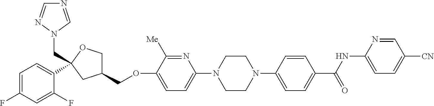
C1=C(F)C=C(F)C(C2(CN3C=NC=N3)OCC(COC3=CC=C(N4CCN(C5=CC=C(C(NC6=CC=C([CN])C=N6)=O)C=C5)CC4)N=C3[Me])C2)=C1
